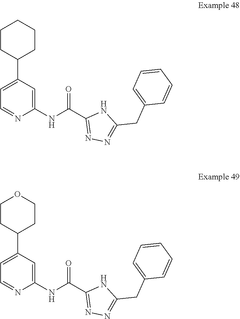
N1=CC=C(C2CCCCC2)C=C1NC(C1=NN=C(CC2=CC=CC=C2)N1)=O.C1=C(C2CCOCC2)C=C(NC(C2=NN=C(CC3=CC=CC=C3)N2)=O)N=C1
